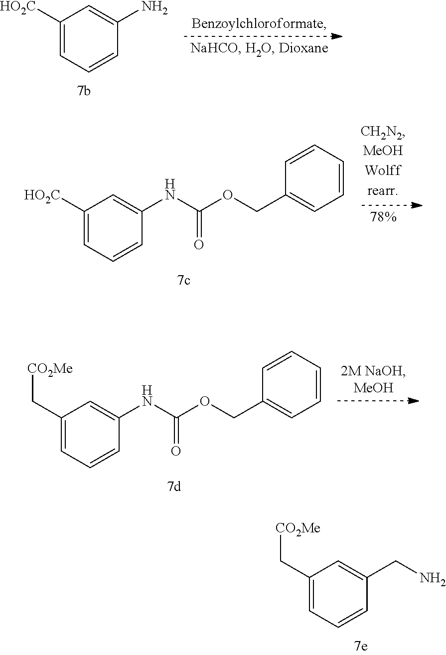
C1([HO2C])=CC=CC(N)=C1.C1([HO2C])=CC=CC(NC(OCC2=CC=CC=C2)=O)=C1.C1(C[CO2Me])=CC=CC(NC(OCC2=CC=CC=C2)=O)=C1.C1(C[CO2Me])=CC=CC(CN)=C1
